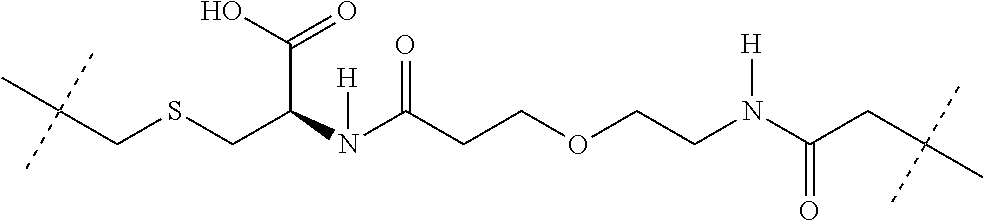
C(CSCC(N(C(CCOCCN(C(CC(C)(C)C)=O)[H])=O)[H])C(O)=O)(C)(C)C
